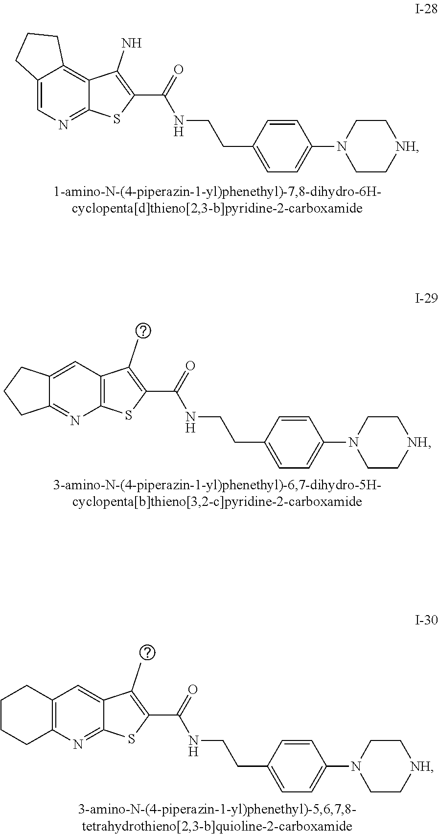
C12=CN=C3C(=C1CCC2)C(N)=C(C(=O)NCCC1=CC=C(N2CC[NH]CC2)C=C1)S3.C12=CC3=C(N=C1CCC2)SC(C(=O)NCCC1=CC=C(N2CC[NH]CC2)C=C1)=C3C.C12=C(N=C3C(=C1)C(C)=C(C(=O)NCCC1=CC=C(N4CC[NH]CC4)C=C1)S3)CCCC2
